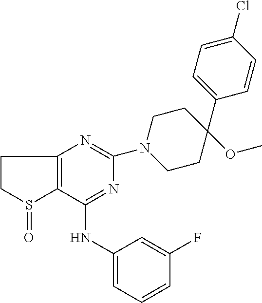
C1(NC2=CC=CC(F)=C2)=NC(N2CCC(C3=CC=C(Cl)C=C3)(OC)CC2)=NC2=C1S(=O)CC2
